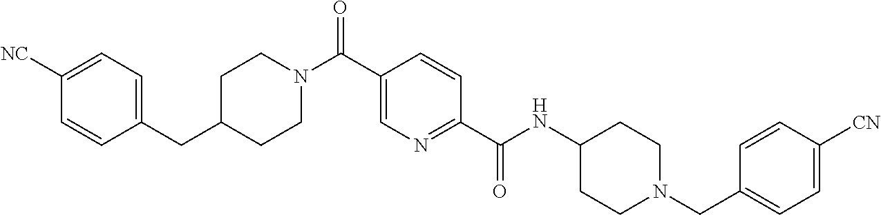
C1(CC2=CC=C([NC])C=C2)CCN(C(C2=CN=C(C(NC3CCN(CC4=CC=C([CN])C=C4)CC3)=O)C=C2)=O)CC1
